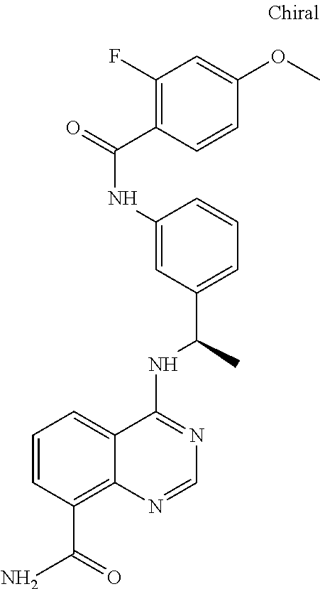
C1=CC(C(=O)N)=C2C(=C1)C(NC(C1=CC=CC(NC(=O)C3=C(F)C=C(OC)C=C3)=C1)C)=NC=N2
